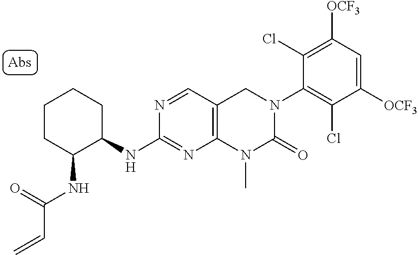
C1(NC2C(NC(=O)C=C)CCCC2)=NC2=C(C=N1)CN(C1=C(Cl)C([OCF3])=CC([OCF3])=C1Cl)C(=O)N2C
